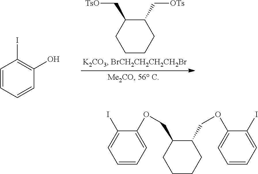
C1=CC=CC(O)=C1I.C1(C[OTs])C(C[TsO])CCCC1.O(CC1C(COC2=CC=CC=C2I)CCCC1)C1=CC=CC=C1I
